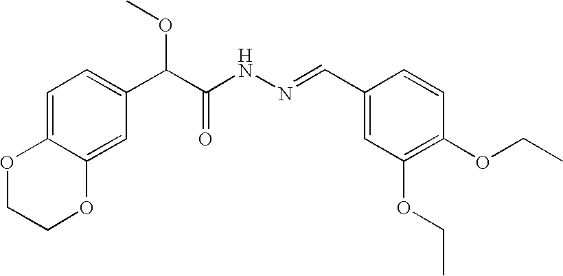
C1=C2C(=CC(C(C(NN=CC3=CC(OCC)=C(OCC)C=C3)=O)OC)=C1)OCCO2
